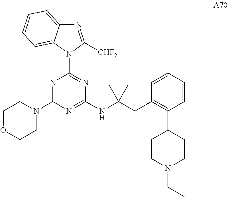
N1=C([CHF2])N(C2=NC(NC(CC3=C(C4CCN(CC)CC4)C=CC=C3)(C)C)=NC(N3CCOCC3)=N2)C2=CC=CC=C12
